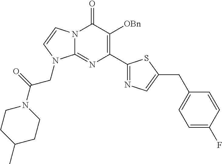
N12C(=NC(C3=NC=C(CC4=CC=C(F)C=C4)S3)=C([OBn])C1=O)N(CC(N1CCC(C)CC1)=O)C=C2
